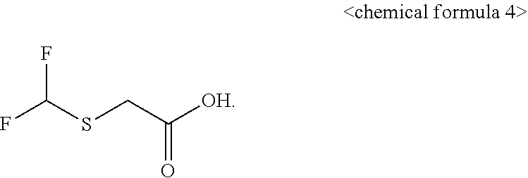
C(CSC(F)F)(=O)[OH]
